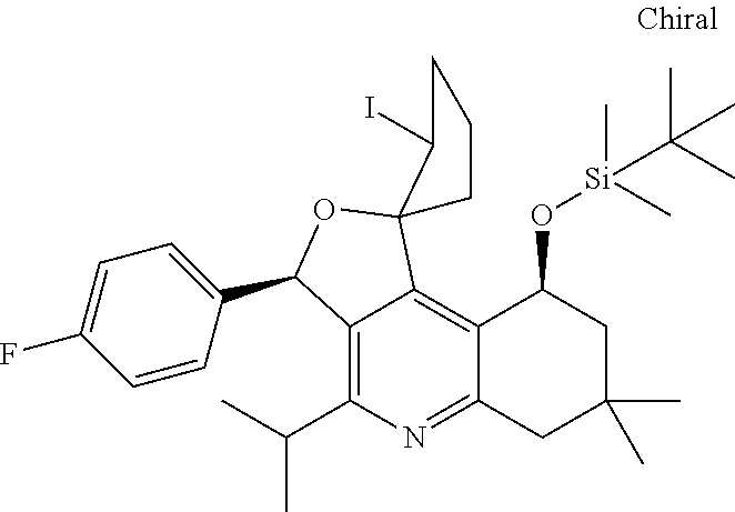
C1(C(C)C)=C2C(=C3C(=N1)CC(C)(C)CC3O[Si](C(C)(C)C)(C)C)C1(OC2C2=CC=C(F)C=C2)CCCC1I
